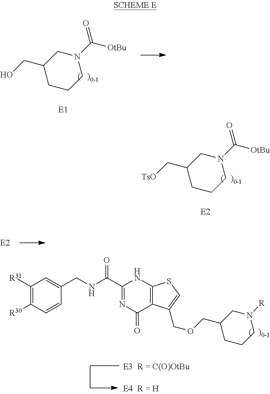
N1(C([OtBu])=O)CC(CO)CCC1.N1(C([OtBu])=O)CC(C[TsO])CCC1.C1(C(NCC2=CC([R31])=C([R30])C=C2)=O)=NC(=O)C2=C(N1)SC=C2COCC1CCCN([R])C1
